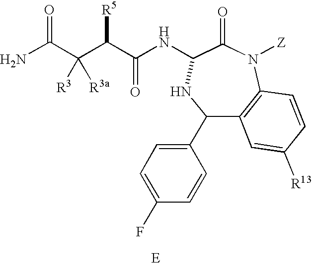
NC(C(C(C(NC1C(=O)N([Z])C2=C(C(C3=CC=C(F)C=C3)N1)C=C([R13])C=C2)=O)[R5])([R3])[R3a])=O.[E]
